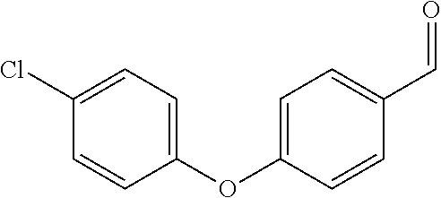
C1(OC2=CC=C(C=O)C=C2)=CC=C(Cl)C=C1
